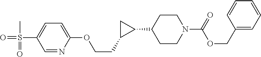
C1=NC(OCCC2C(C3CCN(C(=O)OCC4=CC=CC=C4)CC3)C2)=CC=C1S(=O)(C)=O
